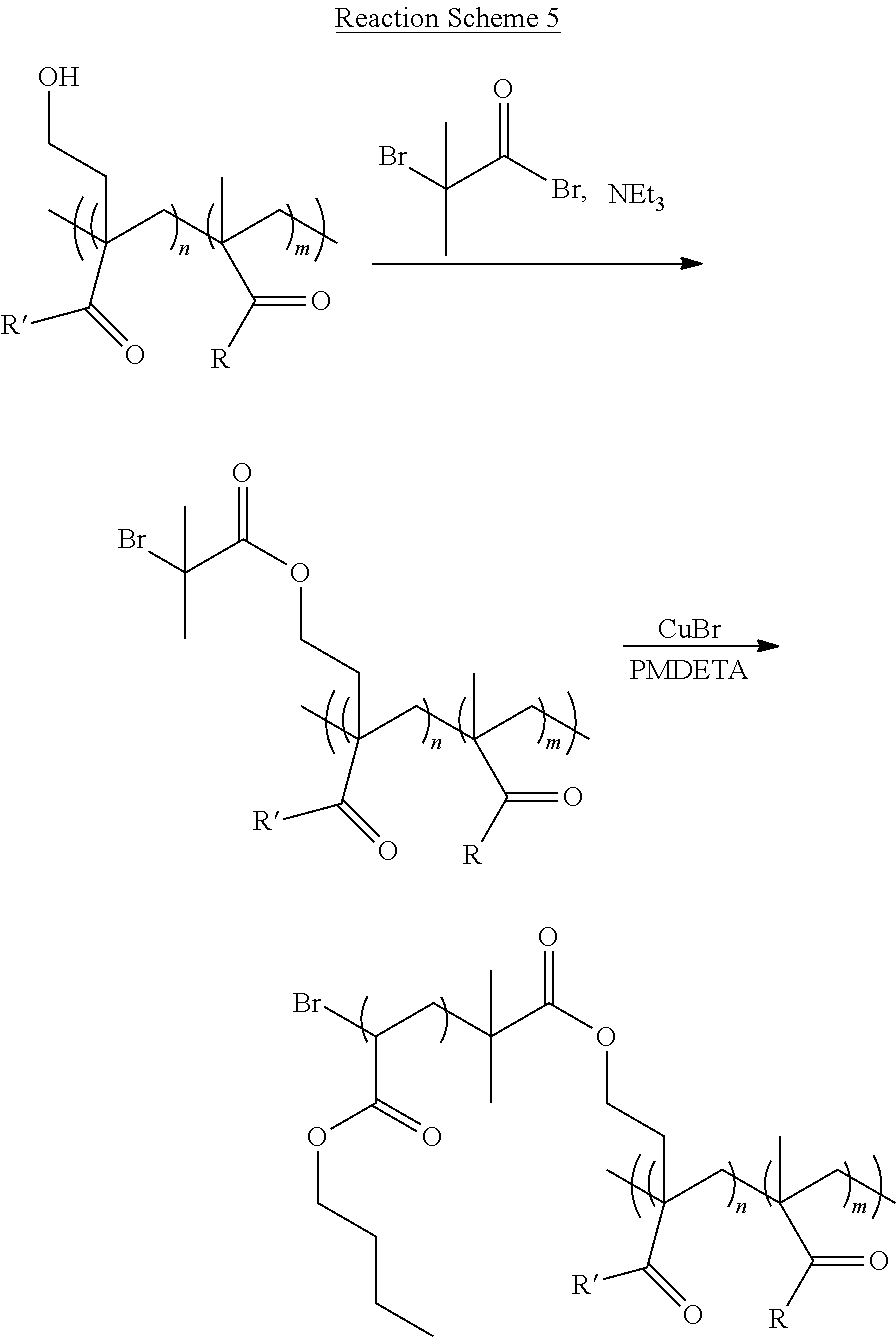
CC(CC(CC)(C)C([R])=O)(C(=O)[R])CCO.BrC(C(Br)=O)(C)C.[NEt3].CC(CC(CC)(C)C([R])=O)(C(=O)[R])CCOC(=O)C(Br)(C)C.[CuBr].CC(CC(CC)(C)C([R])=O)(C(=O)[R])CCOC(=O)C(CC(Br)C(OCCCC)=O)(C)C
